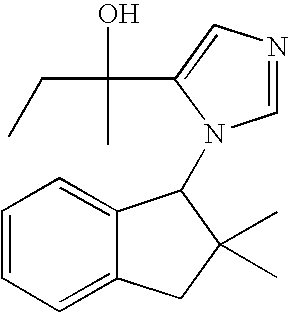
C1=CC=C2C(=C1)C(N1C=NC=C1C(O)(CC)C)C(C)(C)C2
